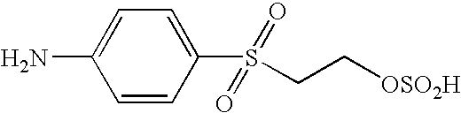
C1=CC(S(CC[OSO2H])(=O)=O)=CC=C1N
